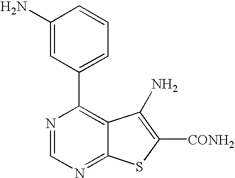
C1(N)=CC(C2=C3C(=NC=N2)SC([CONH2])=C3N)=CC=C1
